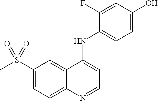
C1(S(C)(=O)=O)=CC=C2C(=C1)C(NC1=CC=C(O)C=C1F)=CC=N2
